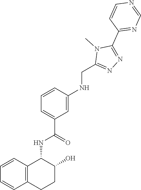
N1(C)C(CNC2=CC(C(NC3C4=C(C=CC=C4)CCC3O)=O)=CC=C2)=NN=C1C1=NC=NC=C1
